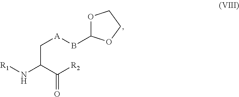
C([A]BC1OCCO1)C(C([R2])=O)N[R1]
